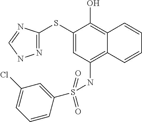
N1=C(SC2=CC(NS(C3=CC(Cl)=CC=C3)(=O)=O)=C3C(=C2O)C=CC=C3)N=CN1
